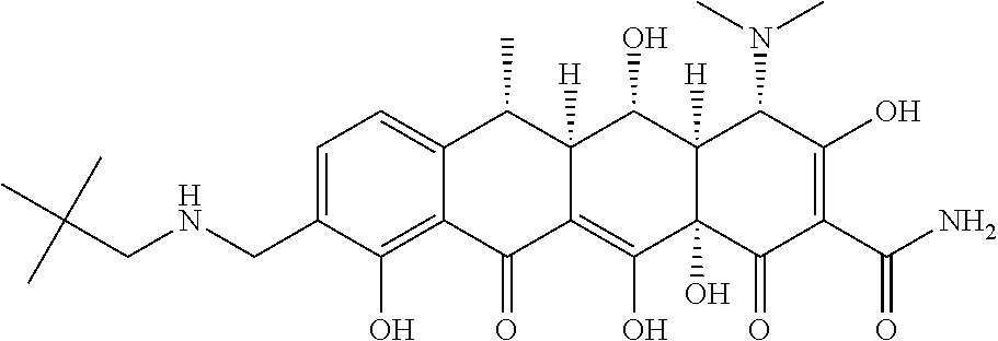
C1=C(CNCC(C)(C)C)C(O)=C2C(=C1)C(C)C1([H])C(=C(O)C3(O)C([H])(C1O)C(N(C)C)C(O)=C(C(N)=O)C3=O)C2=O
